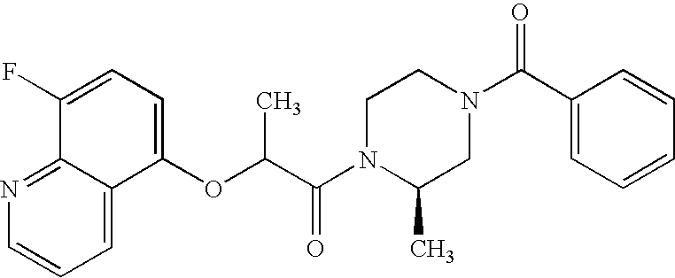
O(C(C(N1C(C)CN(C(C2=CC=CC=C2)=O)CC1)=O)C)C1=CC=C(F)C2=NC=CC=C12
